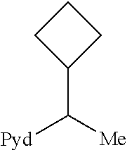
C1CC(C([Pyd])[Me])C1
